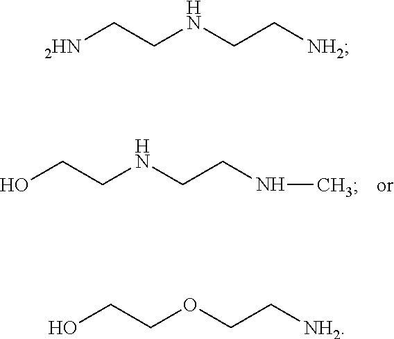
OCCNCCNC.[2HN]CCNCC[NH2].OCCOCC[NH2]
